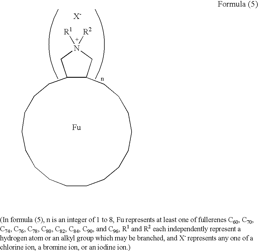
C1N([R1])([R2])CC2C1CCCCCCCCCCCCCCCC2
